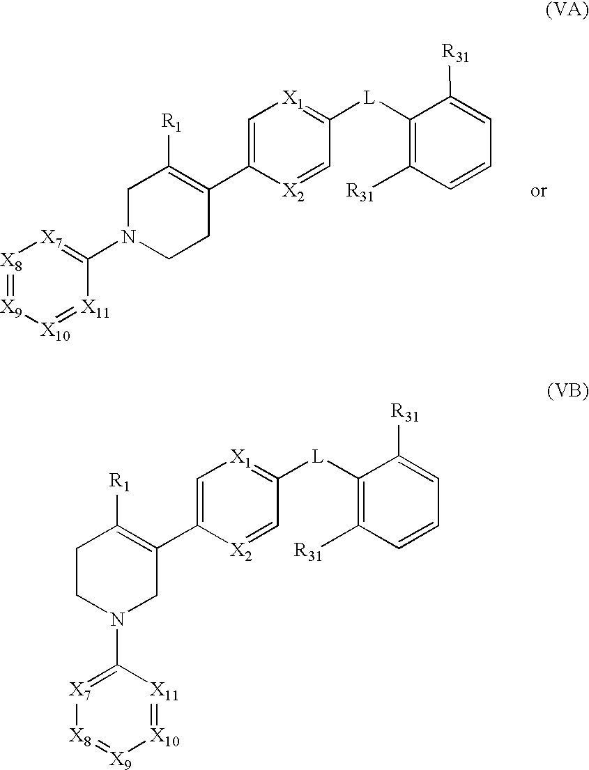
C1=C(C2=C([R1])CCN(C3=[X7][X8]=[X9][X10]=[X11]3)C2)[X2]=CC([L]C2=C([R31])C=CC=C2[R31])=[X1]1.C1=C(C2=C([R1])CN(C3=[X7][X8]=[X9][X10]=[X11]3)CC2)[X2]=CC([L]C2=C([R31])C=CC=C2[R31])=[X1]1
